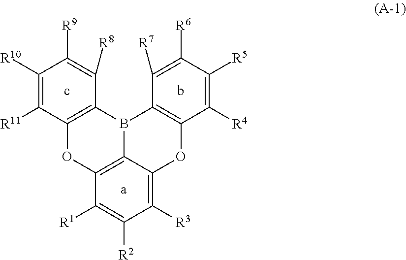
C1([R10])=C([R11])C2=C(C([R8])=C1[R9])B1C3=C(O2)C([R1])=C([R2])C([R3])=C3OC2=C1C([R7])=C([R6])C([R5])=C2[R4]
